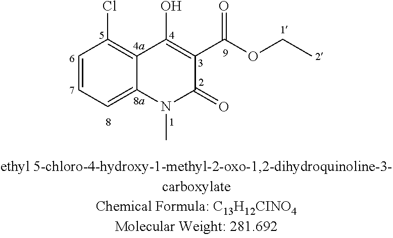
C1=CC=C2C(=C1Cl)C(O)=C(C(OCC)=O)C(=O)N2C
